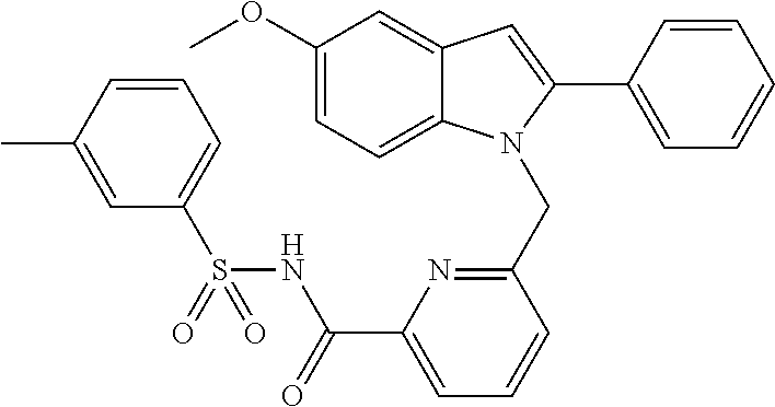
C1(OC)=CC=C2C(=C1)C=C(C1=CC=CC=C1)N2CC1=NC(C(NS(C2=CC=CC(C)=C2)(=O)=O)=O)=CC=C1
